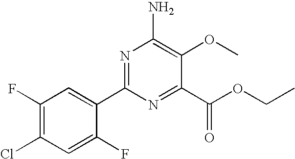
N1=C(C2=CC(F)=C(Cl)C=C2F)N=C(C(OCC)=O)C(OC)=C1N
